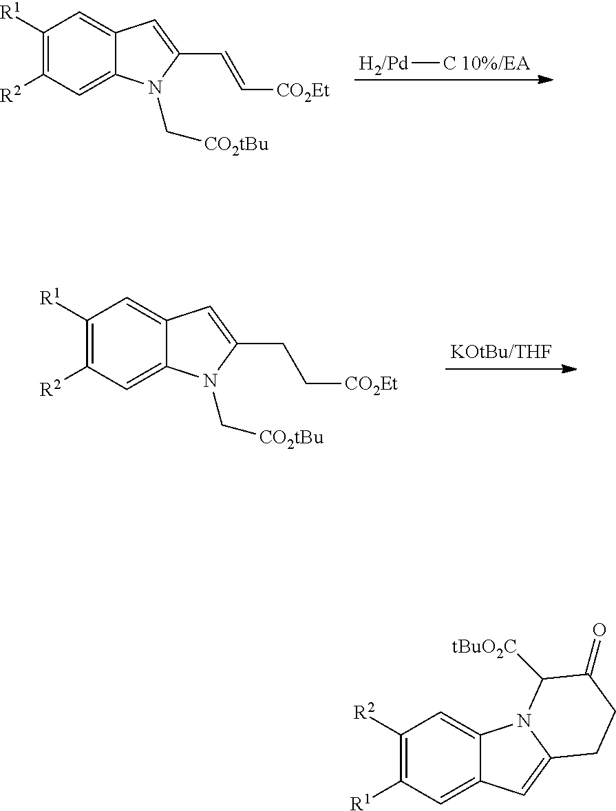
[H2/Pd][C 10%/EA].C1([R1])=C([R2])C=C2C(=C1)C=C(C=C[CO2Et])N2C[CO2tBu].C1([R1])=C([R2])C=C2C(=C1)C=C(CC[CO2Et])N2C[CO2tBu].C1([R2])=C([R1])C=C2C(=C1)N1C(=C2)CCC(=O)C1[tBuO2C]
